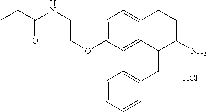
C1=C(OCCNC(CC)=O)C=C2C(=C1)CCC(N)C2CC1=CC=CC=C1.Cl
